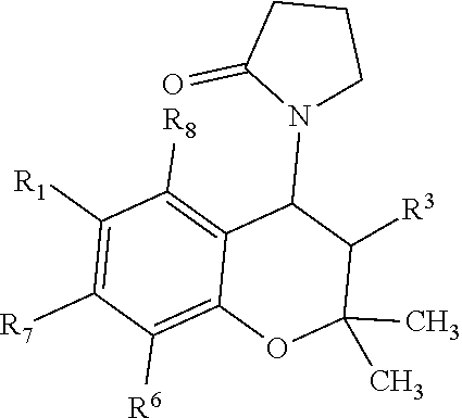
C1([R1])=C([R7])C([R6])=C2C(=C1[R8])C(N1CCCC1=O)C([R3])C(C)(C)O2
